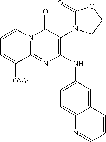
C1(NC2=CC=C3C(=C2)C=CC=N3)=C(N2C(=O)OCC2)C(=O)N2C(=N1)C([OMe])=CC=C2
